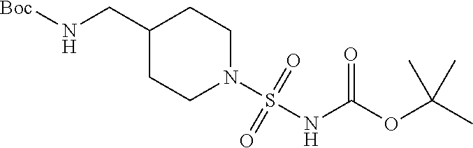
C1(CN[Boc])CCN(S(=O)(=O)NC(OC(C)(C)C)=O)CC1
